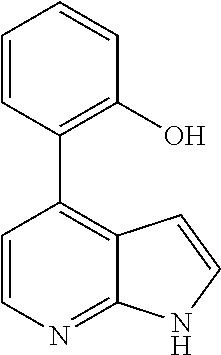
C1=CN=C2C(=C1C1=C(O)C=CC=C1)C=CN2
